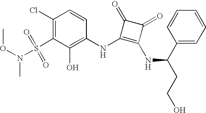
O(N(S(C1=C(Cl)C=CC(NC2=C(NC(C3=CC=CC=C3)CCO)C(=O)C2=O)=C1O)(=O)=O)C)C
